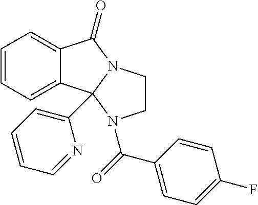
C1=CC=C2C(=C1)C1(C3=CC=CC=N3)N(C2=O)CCN1C(=O)C1=CC=C(F)C=C1
